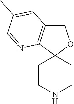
C1CNCCC12OCC1=C2N=CC(C)=C1
